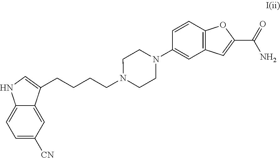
C1=C([CN])C=C2C(=C1)NC=C2CCCCN1CCN(C2=CC3=C(C=C2)OC(C(=O)N)=C3)CC1
